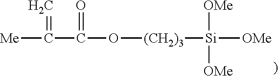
[Me]C(=C)C(=O)O[(CH2)3][Si]([OMe])([OMe])[OMe]
